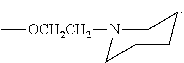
C[OCH2CH2]N1CCCCC1
